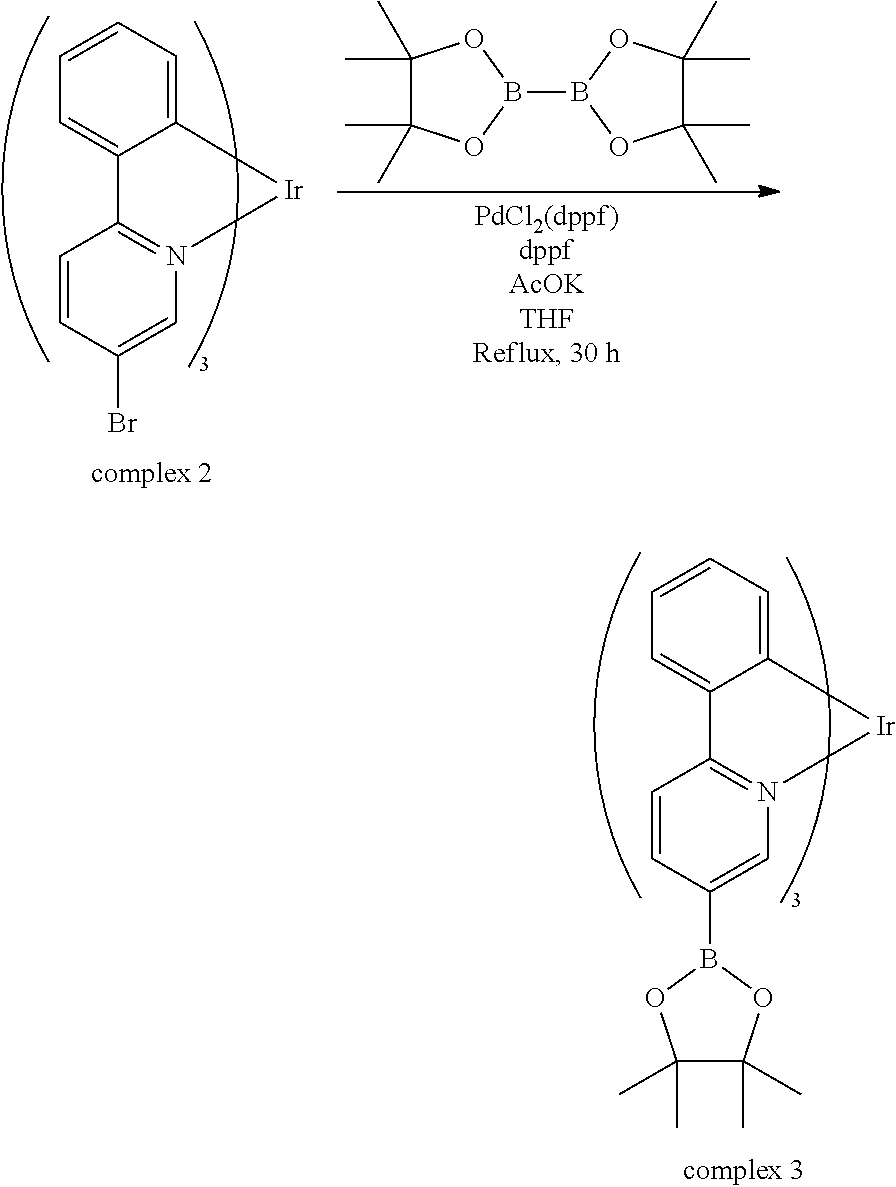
C1=CC=C2C(=C1)C1=N(C=C(B3OC(C)(C)C(C)(C)O3)C=C1)[Ir]2.C1=CC=C2C(=C1)C1=N(C=C(Br)C=C1)[Ir]2.C1(C)(C)C(C)(C)OB(B2OC(C)(C)C(C)(C)O2)O1
